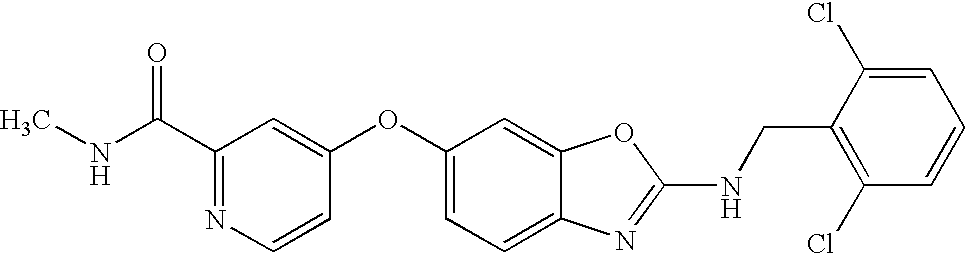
C1(C(NC)=O)=NC=CC(OC2=CC=C3C(=C2)OC(NCC2=C(Cl)C=CC=C2Cl)=N3)=C1
